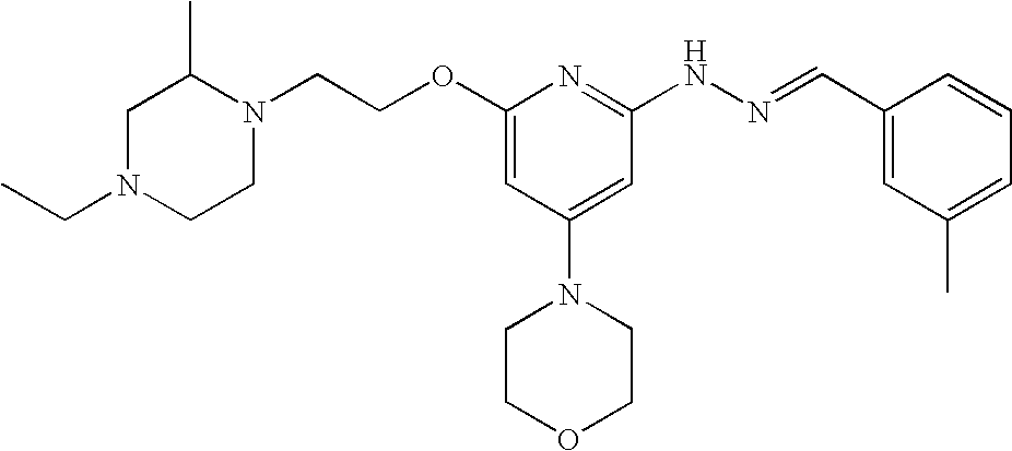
N1(CCOC2=CC(N3CCOCC3)=CC(NN=CC3=CC(C)=CC=C3)=N2)C(C)CN(CC)CC1
